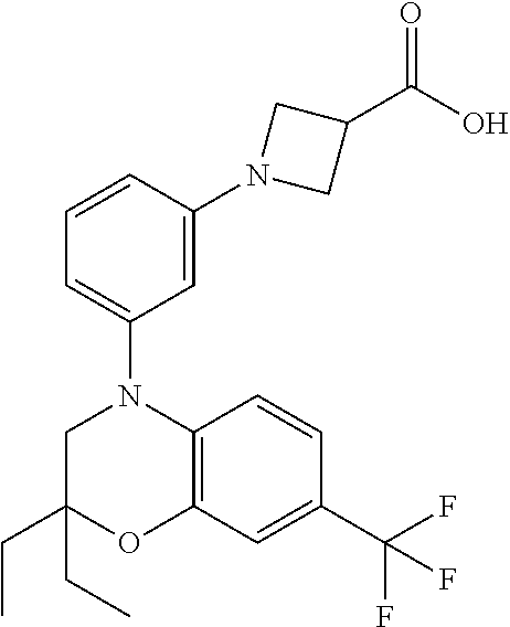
C1(CC)(CC)CN(C2=CC=CC(N3CC(C(O)=O)C3)=C2)C2=C(O1)C=C(C(F)(F)F)C=C2
